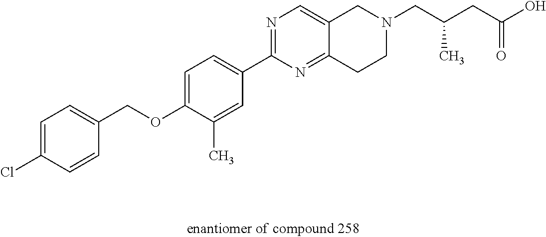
C1=C(Cl)C=CC(COC2=CC=C(C3=NC=C4C(=N3)CCN(CC(C)CC(=O)O)C4)C=C2C)=C1
